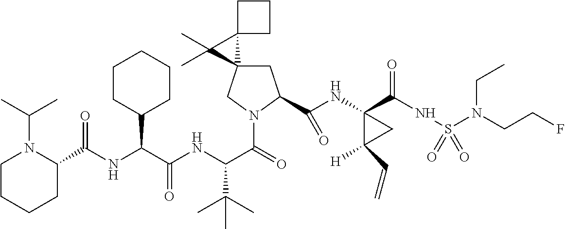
C1C2(CN(C(C(NC(C(NC(=O)C3N(C(C)C)CCCC3)C3CCCCC3)=O)C(C)(C)C)=O)C1C(NC1(C(NS(N(CCF)CC)(=O)=O)=O)C([H])(C=C)C1)=O)C1(C2(C)C)CCC1
